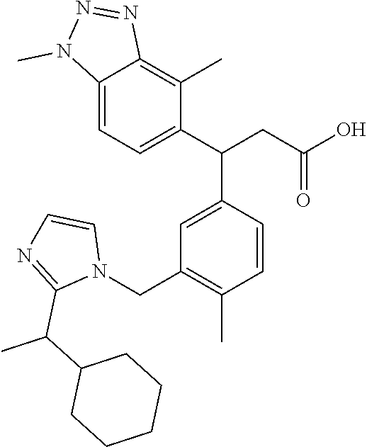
C12=CC=C(C(CC(O)=O)C3=CC(CN4C=CN=C4C(C4CCCCC4)C)=C(C)C=C3)C(C)=C1N=NN2C
